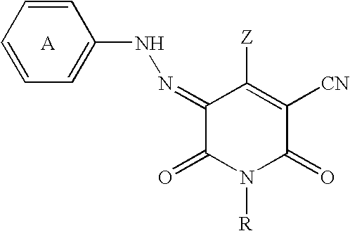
C1=CC=C(NN=C2C(=O)N([R])C(=O)C([CN])=C2[Z])C=C1.[A]
